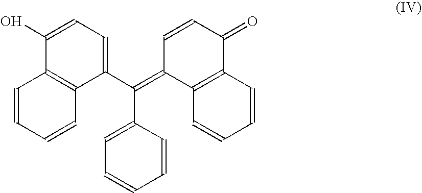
C1(C(=C2C3=C(C(=O)C=C2)C=CC=C3)C2=CC=CC=C2)=CC=C(O)C2=C1C=CC=C2
